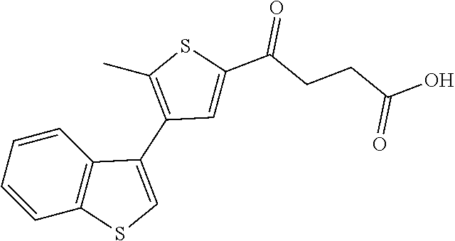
C1=CC2=C(C=C1)C(C1=C(C)SC(C(=O)CCC(O)=O)=C1)=CS2
